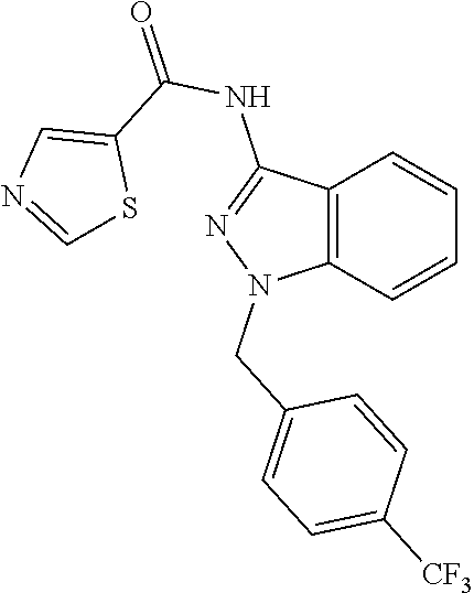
C12=C(C=CC=C1)N(CC1=CC=C([CF3])C=C1)N=C2NC(=O)C1=CN=CS1
